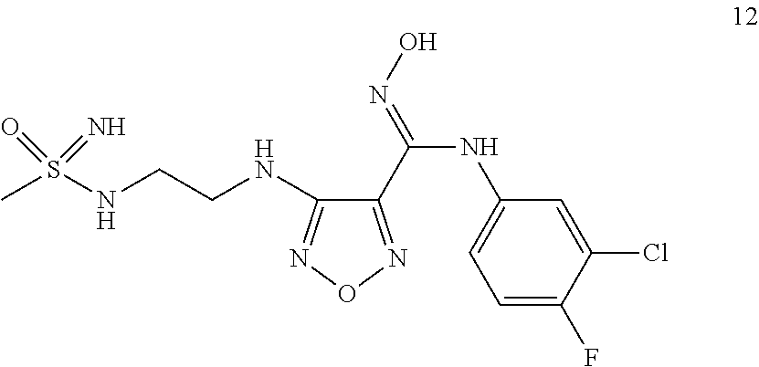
CS(NCCNC1=NON=C1C(NC1=CC=C(F)C(Cl)=C1)=NO)(=O)=N
